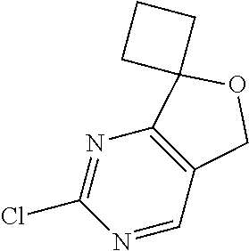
N1=CC2=C(N=C1Cl)C1(OC2)CCC1
